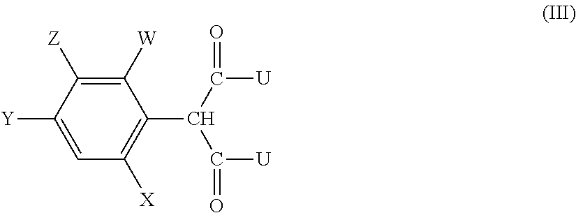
C(C1=C([X])C=C([Y])C([Z])=C1[W])(C([U])=O)C(=O)[U]
